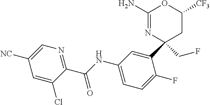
C1(N)=NC(C2=CC(NC(C3=NC=C([NC])C=C3Cl)=O)=CC=C2F)(CF)CC([CF3])O1
